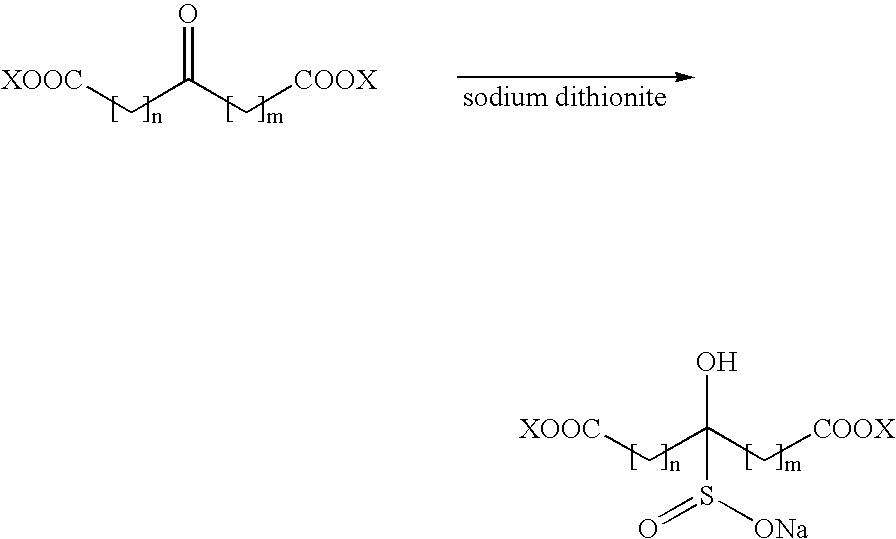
[XOOC]CC(C[COOX])=O.[XOOC]CC(C[COOX])(O)S([ONa])=O
